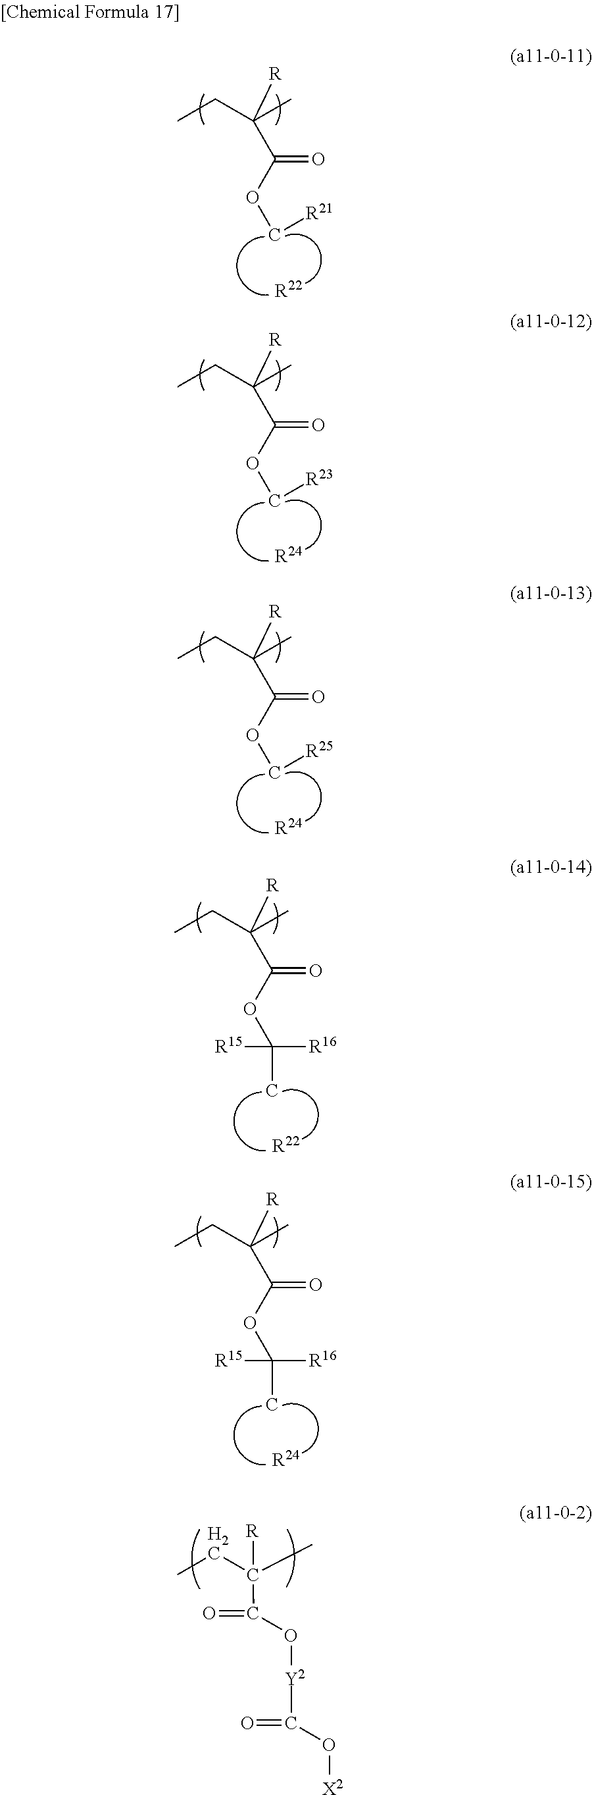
CCC(C)([R])C(OC[R21])=O.[R22].CCC(C)([R])C(OC[R23])=O.[R24].CCC(C)([R])C(OC[R25])=O.[R24].CCC(C)([R])C(OC(C)([R15])[R16])=O.[R22].CCC(C)([R])C(OC(C)([R15])[R16])=O.[R24].CCC(C)([R])C(O[Y2]C(O[X2])=O)=O
